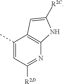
C1(C)=CC([R2D])=NC2=C1C=C([R2C])N2
